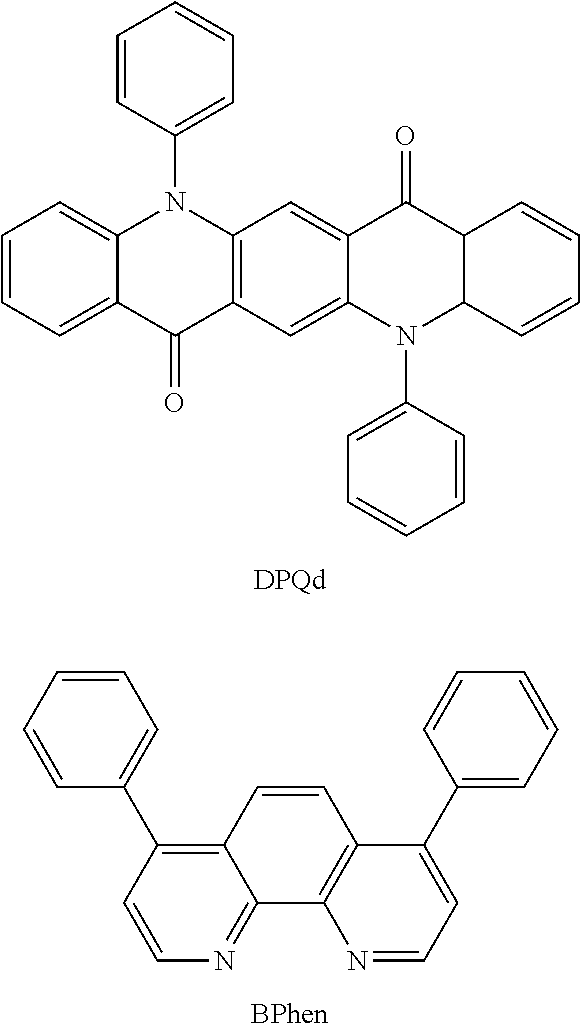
C1=CC(N2C3=CC=CC=C3C(=O)C3=C2C=C2C(=C3)N(C3=CC=CC=C3)C3C(C2=O)C=CC=C3)=CC=C1.C1=CC=CC=C1C1=C2C(=NC=C1)C1=C(C=C2)C(C2=CC=CC=C2)=CC=N1
